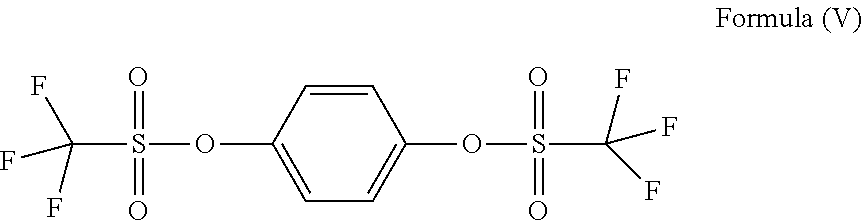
C1(OS(C(F)(F)F)(=O)=O)=CC=C(OS(C(F)(F)F)(=O)=O)C=C1
